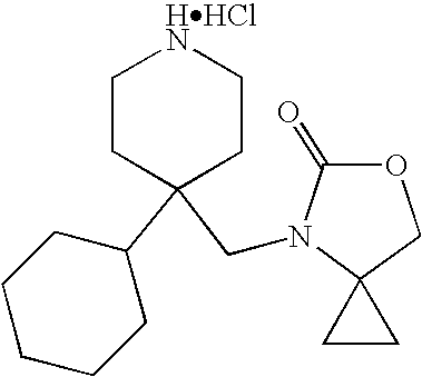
C1CC(C2CCCCC2)(CN2C3(COC2=O)CC3)CC[HHClN]1
